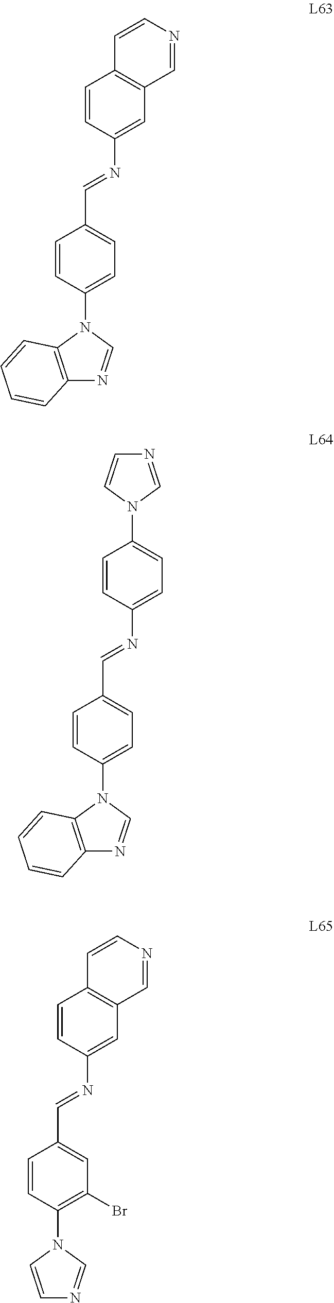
C1=CC(N2C3=C(N=C2)C=CC=C3)=CC=C1C=NC1=CC2=C(C=C1)C=CN=C2.C1=CC(N2C3=C(N=C2)C=CC=C3)=CC=C1C=NC1=CC=C(N2C=CN=C2)C=C1.C1=CC(N2C=CN=C2)=C(Br)C=C1C=NC1=CC2=C(C=C1)C=CN=C2
